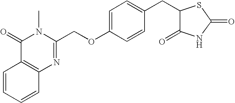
C1(COC2=CC=C(CC3C(=O)NC(=O)S3)C=C2)=NC2=C(C(=O)N1C)C=CC=C2
